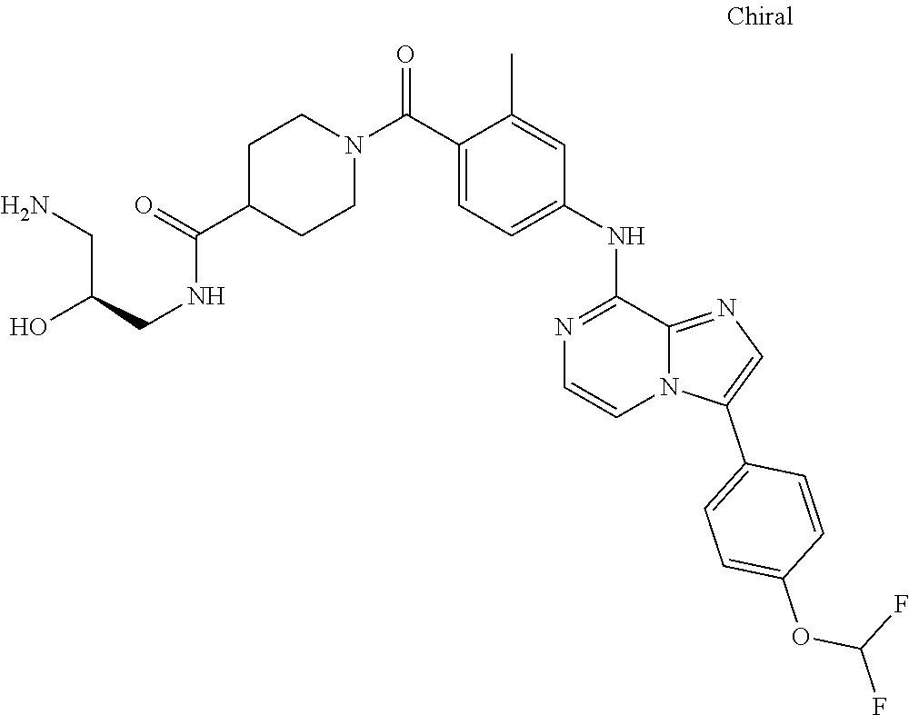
O(C(F)F)C1=CC=C(C2=CN=C3N2C=CN=C3NC2=CC=C(C(N3CCC(C(NCC(O)CN)=O)CC3)=O)C(C)=C2)C=C1
